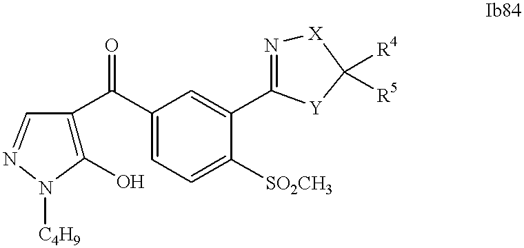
C1(O)=C(C(C2=CC=C([SO2CH3])C(C3=N[X]C([R4])([R5])[Y]3)=C2)=O)C=NN1[C4H9]
